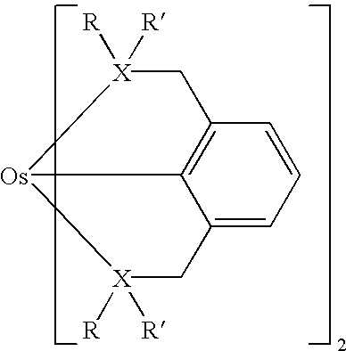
C12=C3C(=CC=C1)C[X]([R])([R])[Os]3[X]([R])([R])C2
